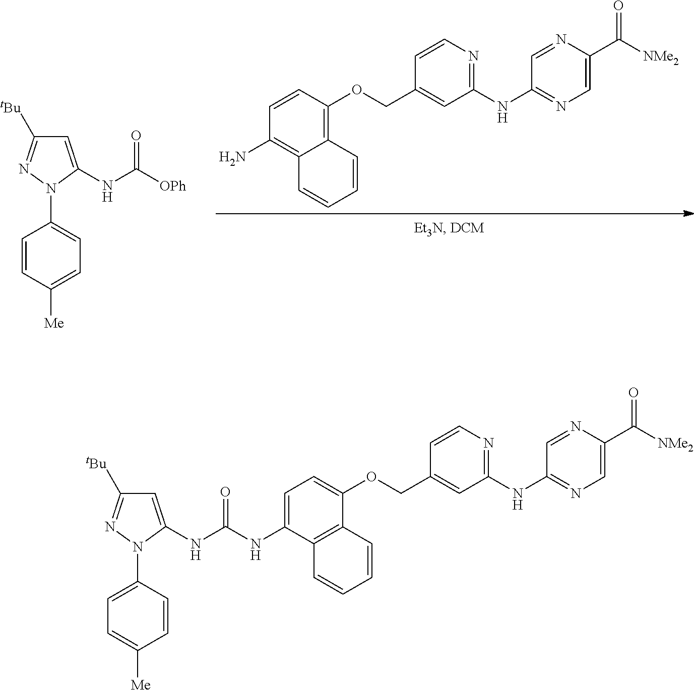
C12=C(C(NC(NC3=CC([tBu])=NN3C3=CC=C([Me])C=C3)=O)=CC=C1OCC1=CC(NC3=NC=C(C([NMe2])=O)N=C3)=NC=C1)C=CC=C2.C12=C(OCC3=CC(NC4=NC=C(C([NMe2])=O)N=C4)=NC=C3)C=CC(N)=C1C=CC=C2.C1=C(NC([OPh])=O)N(C2=CC=C([Me])C=C2)N=C1[tBu]
